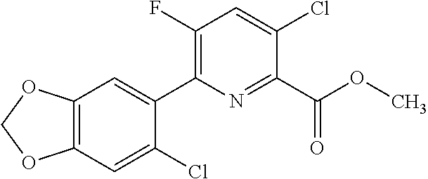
O1COC2=C1C=C(Cl)C(C1=C(F)C=C(Cl)C(C(OC)=O)=N1)=C2
